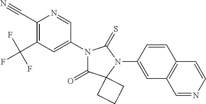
C1(C#N)=C(C(F)(F)F)C=C(N2C(=O)C3(N(C4=CC5=C(C=C4)C=CN=C5)C2=S)CCC3)C=N1
